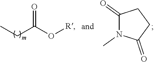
[R]OC(CC)=O.C1(=O)N(C)C(=O)CC1
